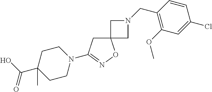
C12(CC(N3CCC(C(O)=O)(C)CC3)=NO1)CN(CC1=C(OC)C=C(Cl)C=C1)C2
